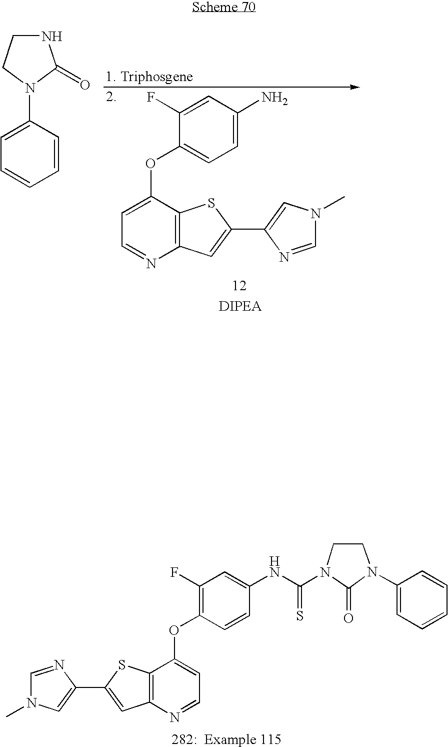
C12=C(C(OC3=CC=C(N)C=C3F)=CC=N1)SC(C1=CN(C)C=N1)=C2.N1(C2=CC=CC=C2)C(=O)NCC1.C12=C(C(OC3=C(F)C=C(NC(=S)N4CCN(C5=CC=CC=C5)C4=O)C=C3)=CC=N1)SC(C1=CN(C)C=N1)=C2
